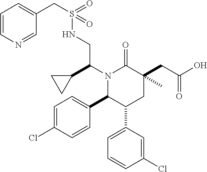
C1=C(Cl)C=CC(C2C(C3=CC=CC(Cl)=C3)CC(C)(CC(O)=O)C(=O)N2C(C2CC2)CNS(CC2=CC=CN=C2)(=O)=O)=C1
